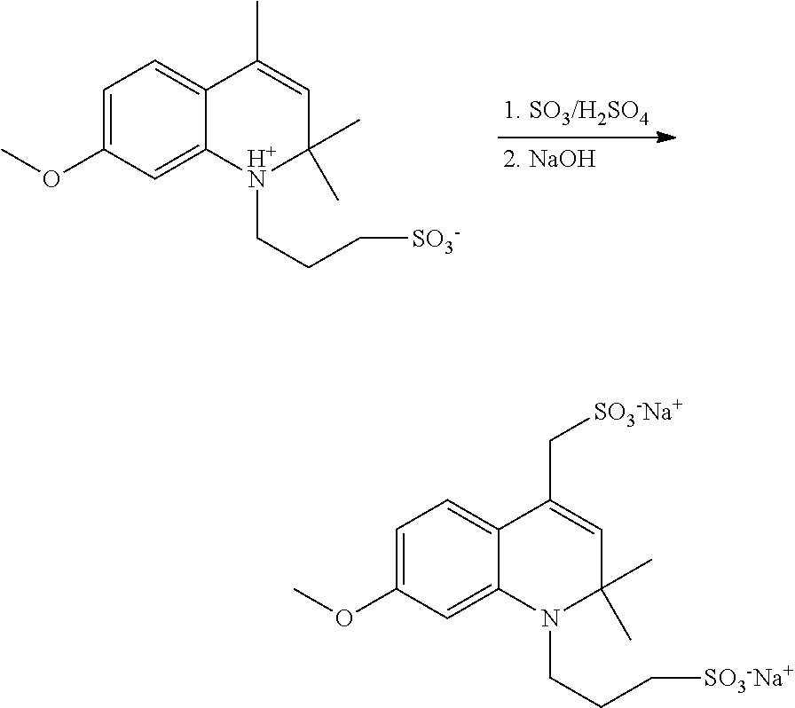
COC1=CC=C2C(=C1)[H+ N](CCC[SO3-])C(C)(C)C=C2C.COC1=CC=C2C(=C1)N(CCC[SO3-Na+])C(C)(C)C=C2C[SO3-Na+]
